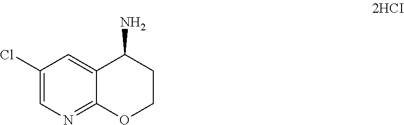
C12=CC(Cl)=CN=C1OCCC2N
